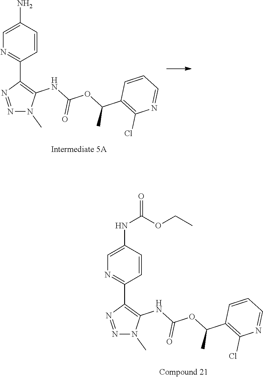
C1(N)=CN=C(C2=C(NC(OC(C3=C(Cl)N=CC=C3)C)=O)N(C)N=N2)C=C1.C1(NC(=O)OCC)=CN=C(C2=C(NC(OC(C3=C(Cl)N=CC=C3)C)=O)N(C)N=N2)C=C1
